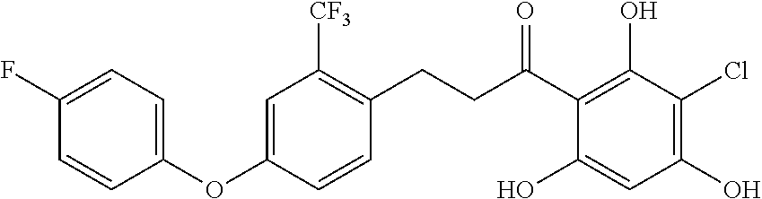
C(C(C1=C(O)C(Cl)=C(O)C=C1O)=O)CC1=C([CF3])C=C(OC2=CC=C(F)C=C2)C=C1
